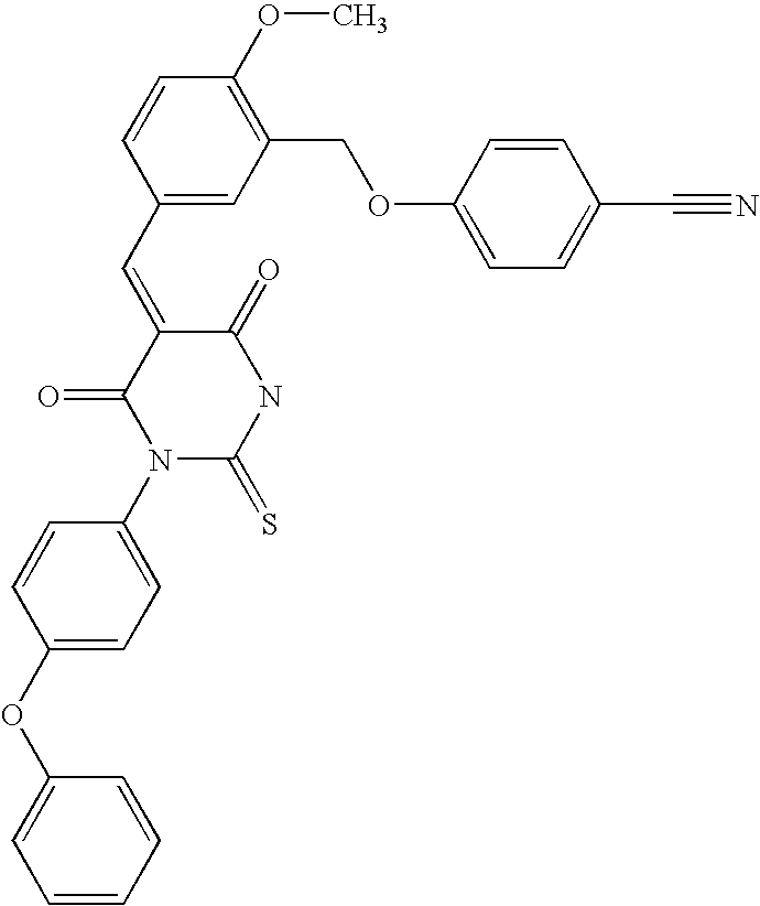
C1=CC(C=C2C(=O)N(C3=CC=C(OC4=CC=CC=C4)C=C3)C(=S)NC2=O)=CC(COC2=CC=C(C#N)C=C2)=C1OC
